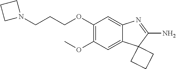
C1(OC)=C(OCCCN2CCC2)C=C2C(=C1)C1(C(N)=N2)CCC1
